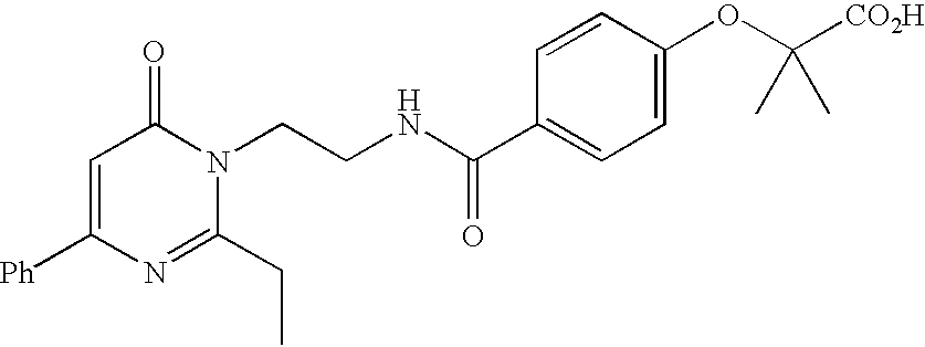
C1=C([Ph])N=C(CC)N(CCNC(C2=CC=C(OC([CO2H])(C)C)C=C2)=O)C1=O
